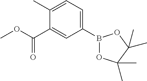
C1(C(OC)=O)=CC(B2OC(C)(C)C(C)(C)O2)=CC=C1C
